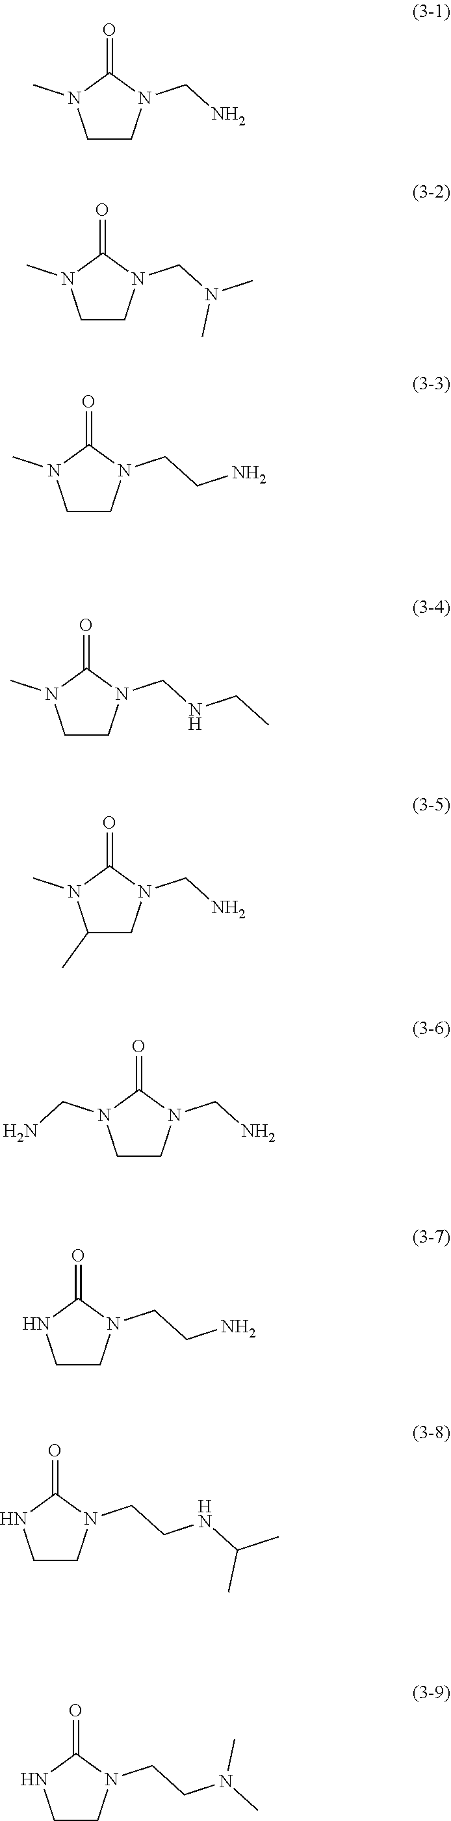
C1CN(CN)C(=O)N1C.C1CN(CN(C)C)C(=O)N1C.C1CN(CCN)C(=O)N1C.C1CN(CNCC)C(=O)N1C.C1(C)CN(CN)C(=O)N1C.C1CN(CN)C(=O)N1CN.C1CN(CCN)C(=O)N1.C1CN(CCNC(C)C)C(=O)N1.C1CN(CCN(C)C)C(=O)N1
